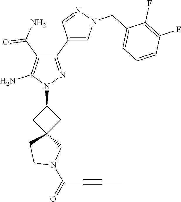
N1(C2CC3(C2)CN(C(C#CC)=O)CC3)N=C(C2=CN(CC3=CC=CC(F)=C3F)N=C2)C(C(N)=O)=C1N
